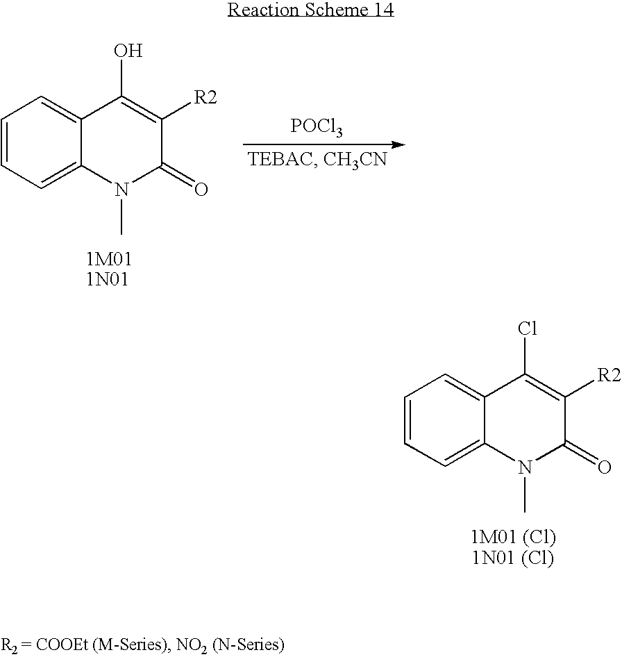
C1=CC=C2C(=C1)C(Cl)=C([R2])C(=O)N2C.C1=CC=C2C(=C1)C(O)=C([R2])C(=O)N2C.[POCl3]
